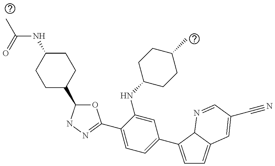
C1=C(C2=CC=C(C3=NNC(C4CCC(NC(=O)C)CC4)O3)C(NC3CCC(C)CC3)=C2)C2C(=C1)C=C(C#N)C=N2
